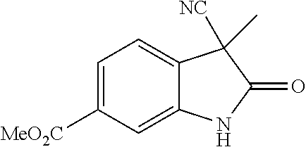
C1([MeO2C])=CC=C2C(=C1)NC(=O)C2(C)[NC]
